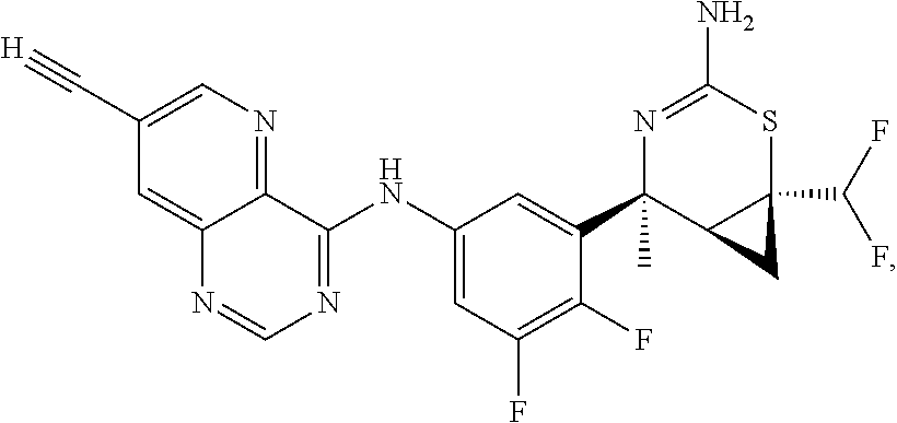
C(C1=CN=C2C(=C1)N=CN=C2NC1=CC(F)=C(F)C(C2(C)C3C(C(F)F)(SC(N)=N2)C3)=C1)#[H]
